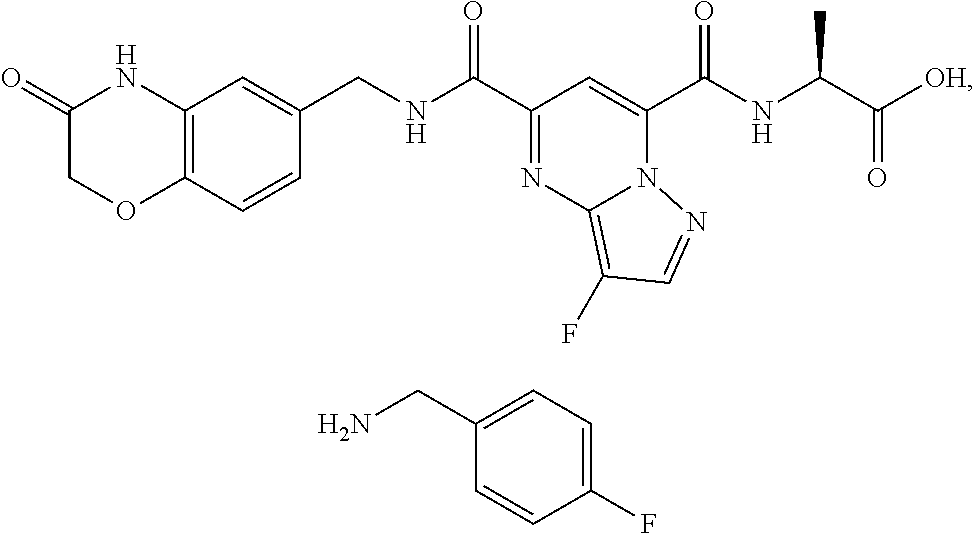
C12=C(C=CC(CNC(C3=NC4=C(F)C=NN4C(C(NC(C(=O)[OH])C)=O)=C3)=O)=C1)OCC(=O)N2.C1(CN)=CC=C(F)C=C1
